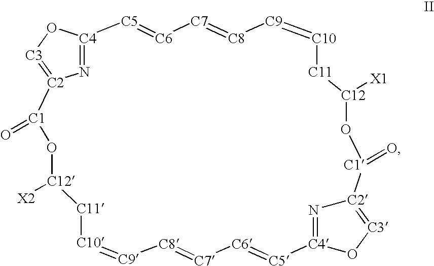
N1=[C4]2O[C3]=[C2]1[C1](=O)O[C12]([X2])[C11][C10]=[C9][C8]=[C7][C6]=[C5][C4]1=N[C2](=[C3]O1)[C1](=O)O[C12]([X1])[C11][C10]=[C9][C8]=[C7][C6]=[C5]2
